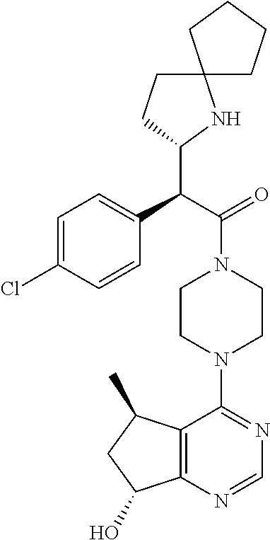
C(C(=O)N1CCN(C2=NC=NC3=C2C(C)CC3O)CC1)(C1NC2(CC1)CCCC2)C1=CC=C(Cl)C=C1
